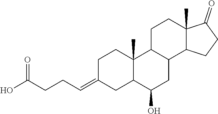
O=C(CCC=C1CCC2(C)C(C1)C(O)CC1C2CCC2(C)C1CCC2=O)O
